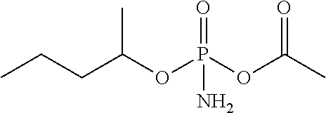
CCCC(OP(OC(C)=O)(=O)N)C
